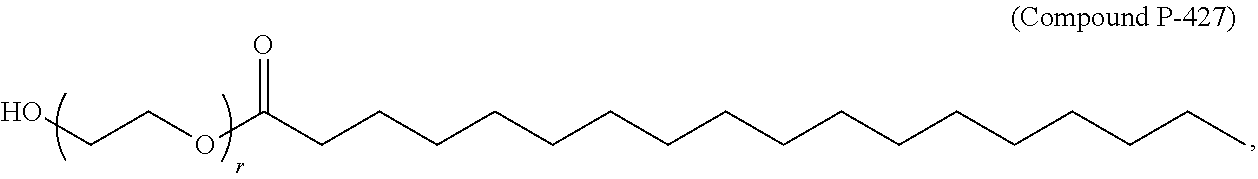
C(COC(CCCCCCCCCCCCCCCCC)=O)O
